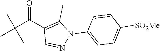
C(C(C1=C(C)N(C2=CC=C([SO2Me])C=C2)N=C1)=O)(C)(C)C
